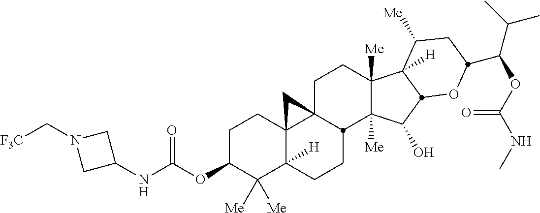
C1C23C4(C([H])(CCC2C2([Me])C([Me])(C1)C1([H])C([Me])CC(C(OC(=O)NC)C(C)C)OC1C2O)C([Me])([Me])C(OC(=O)NC1CN(C[F3C])C1)CC4)C3
